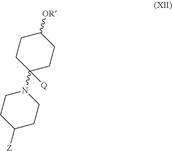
C1([OR])CCC(N2CCC([Z])CC2)([Q])CC1
